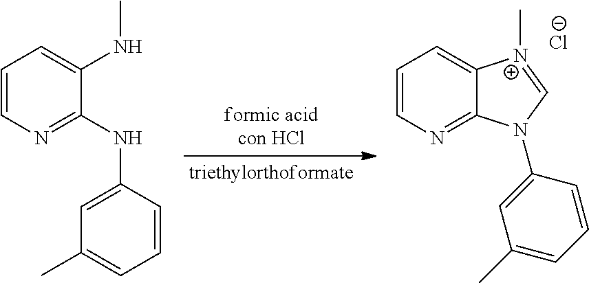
C1=CN=C(NC2=CC(C)=CC=C2)C(NC)=C1.C1=CN=C2C(=C1)[N+](C)=CN2C1=CC(C)=CC=C1.[Cl-]
